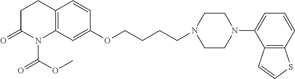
C12=C(C=C(OCCCCN3CCN(C4=CC=CC5=C4C=CS5)CC3)C=C1)N(C(OC)=O)C(=O)CC2
